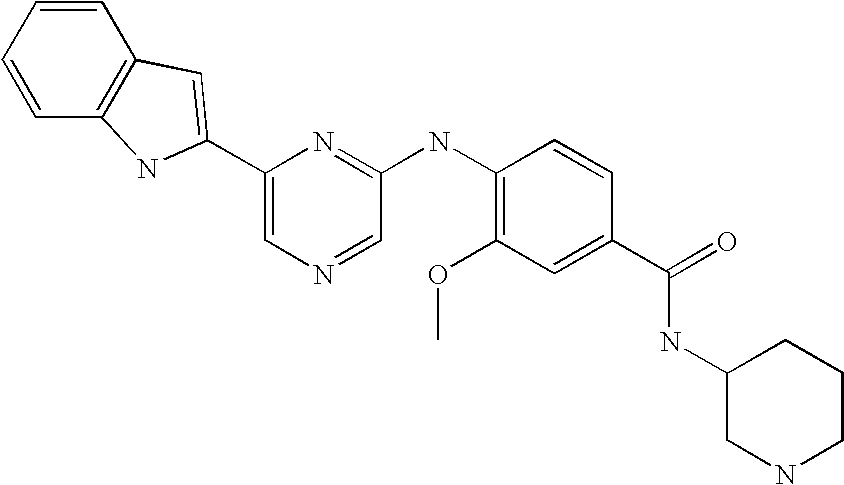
C1=CC=CC2=C1C=C(C1=CN=CC(NC3=C(OC)C=C(C(=O)NC4CNCCC4)C=C3)=N1)N2
